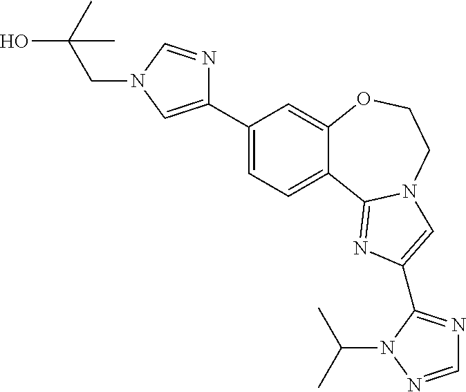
C1(C2=CN(CC(O)(C)C)C=N2)=CC=C2C(=C1)OCCN1C2=NC(C2=NC=NN2C(C)C)=C1
